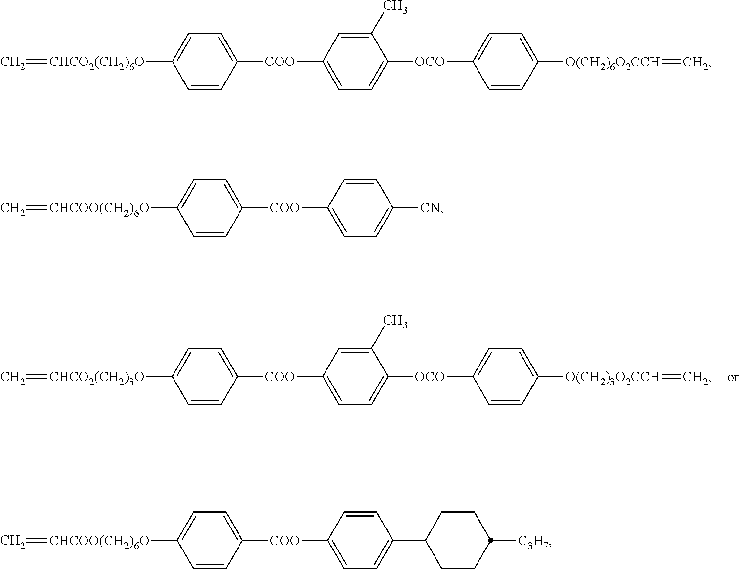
C=[CHCO2(CH2)3O]C1=CC=C([COO]C2=CC=C([OCO]C3=CC=C([O(CH2)3O2CCH]=C)C=C3)C(C)=C2)C=C1.C=[CHCO2(CH2)6O]C1=CC=C([COO]C2=CC=C([OCO]C3=CC=C([O(CH2)6O2CCH]=C)C=C3)C(C)=C2)C=C1.C=[CHCOO(CH2)6O]C1=CC=C([COO]C2=CC=C([CN])C=C2)C=C1.C=[CHCOO(CH2)6O]C1=CC=C([COO]C2=CC=C(C3CCC([C3H7])CC3)C=C2)C=C1
